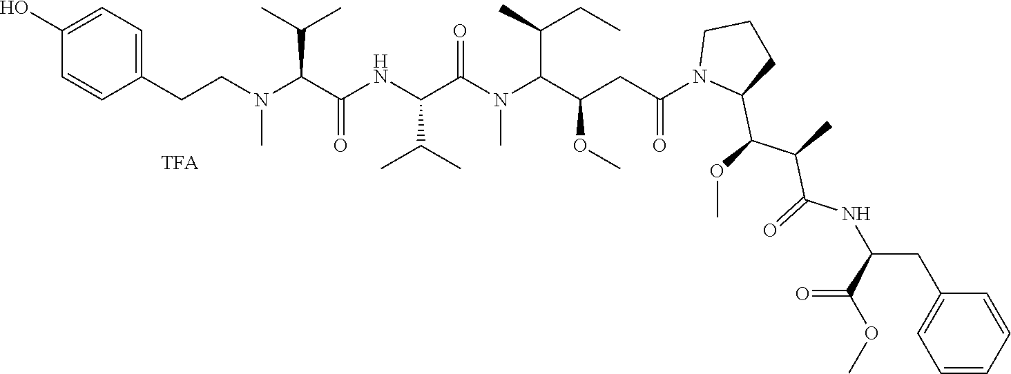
C1(CCN(C)C(C(=O)NC(C(C)C)C(N(C)C(C(OC)CC(=O)N2C(C(OC)C(C)C(=O)NC(C(=O)OC)CC3=CC=CC=C3)CCC2)C(C)CC)=O)C(C)C)=CC=C(O)C=C1
